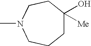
C1N(C)CCCC(O)([Me])C1
